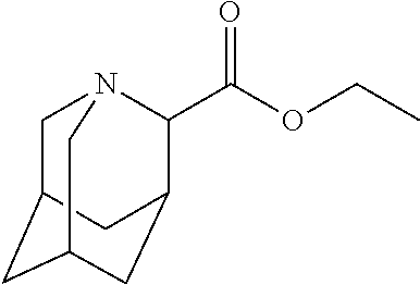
C1C2CC3CC(C(C(OCC)=O)N1C3)C2
